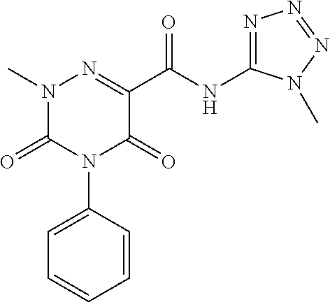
N1(C)C(=O)N(C2=CC=CC=C2)C(=O)C(C(NC2=NN=NN2C)=O)=N1
